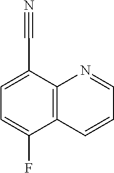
C1=C(C#N)C2=C(C(F)=C1)C=CC=N2
